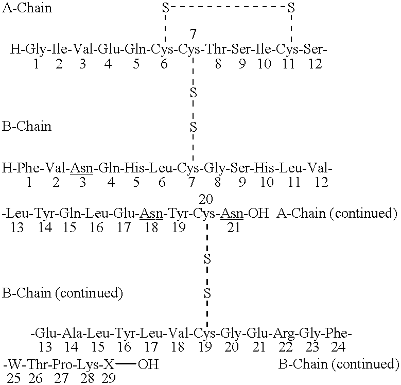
CSSC.CSSC.CSSC.[-W-Thr-Pro-Lys-X]O
